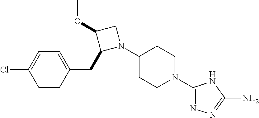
C1(N2CC(OC)C2CC2=CC=C(Cl)C=C2)CCN(C2=NN=C(N)N2)CC1
